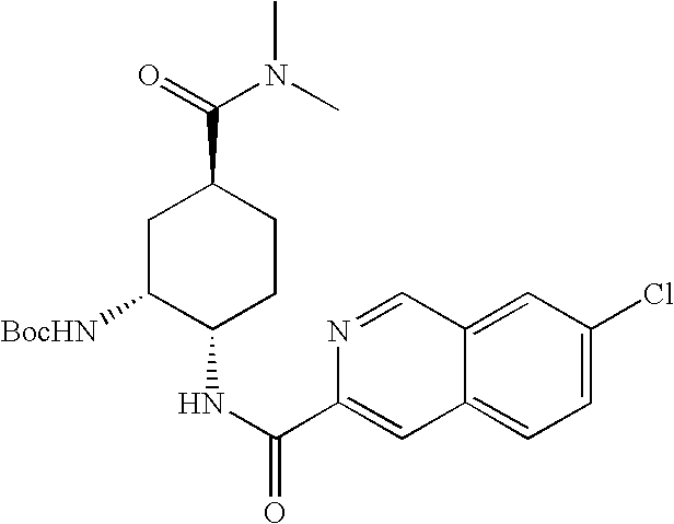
C1C([BocHN])C(NC(=O)C2=CC3=CC=C(Cl)C=C3C=N2)CCC1C(=O)N(C)C
